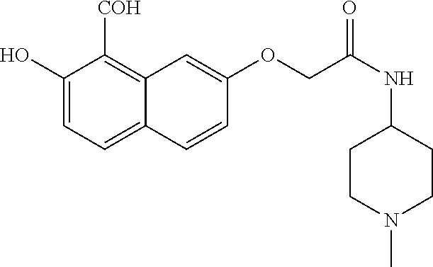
C1(O)=CC=C2C(=C1[COH])C=C(OCC(NC1CCN(C)CC1)=O)C=C2
